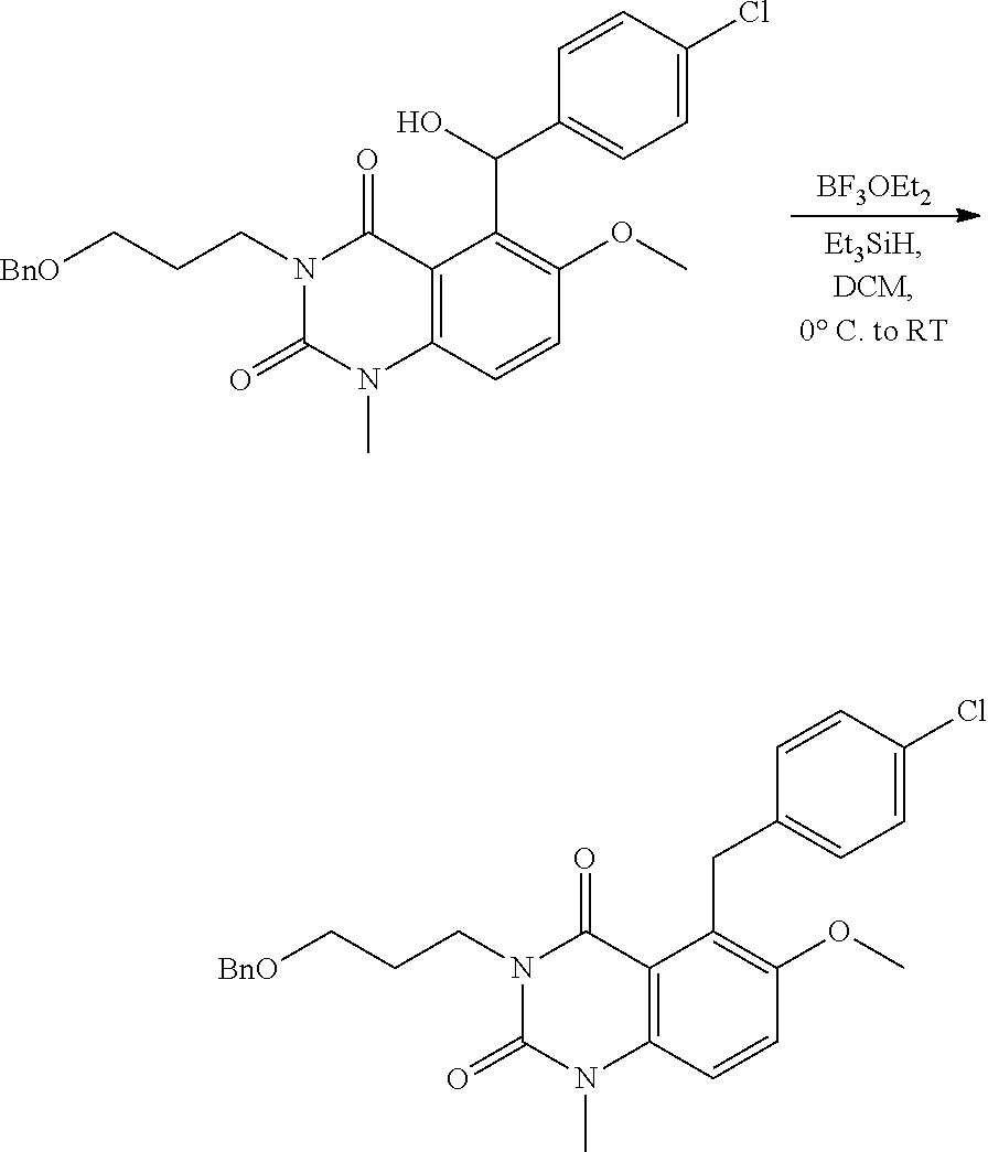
[BF3OEt2].C12=C(C=CC(OC)=C1C(O)C1=CC=C(Cl)C=C1)N(C)C(=O)N(CCC[BnO])C2=O.C12=C(C=CC(OC)=C1CC1=CC=C(Cl)C=C1)N(C)C(=O)N(CCC[BnO])C2=O
